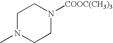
C1N(C)CCN([COOC(CH3)3])C1
